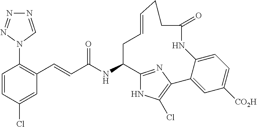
C(C(NC1C2=NC(=C(Cl)N2)C2=CC([CO2H])=CC=C2NC(=O)CCC=CC1)=O)=CC1=C(N2C=NN=N2)C=CC(Cl)=C1
